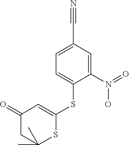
C1(=O)CC(C)(C)SC(SC2=CC=C(C#N)C=C2N(O)=O)=C1
